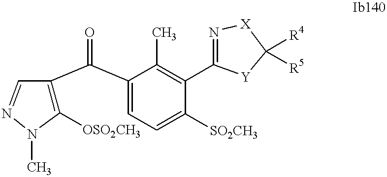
C1([OSO2CH3])=C(C(C2=CC=C([SO2CH3])C(C3=N[X]C([R4])([R5])[Y]3)=C2C)=O)C=NN1C
